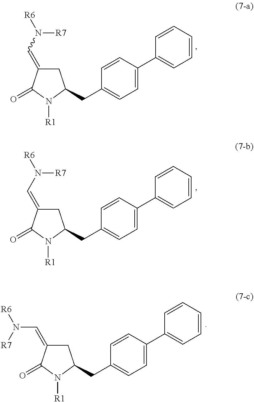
C1C(=CN([R6])[R7])C(=O)N([R1])C1CC1=CC=C(C2=CC=CC=C2)C=C1.C1C(=CN([R6])[R7])C(=O)N([R1])C1CC1=CC=C(C2=CC=CC=C2)C=C1.C1C(=CN([R6])[R7])C(=O)N([R1])C1CC1=CC=C(C2=CC=CC=C2)C=C1
